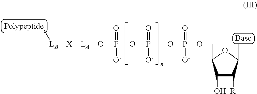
C[LB][X][LA]OP(OP(OP(OCC1C(O)C([R])C(C)O1)(=O)[O-])(=O)[O-])(=O)[O-]
